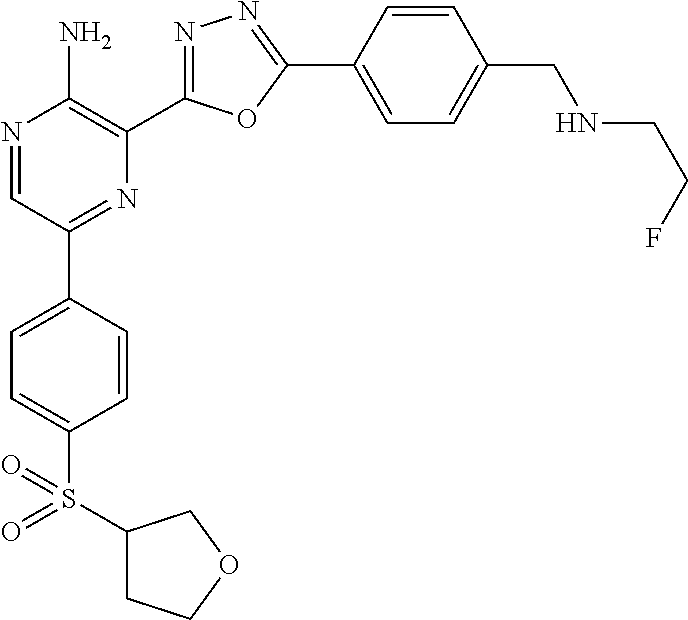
N1=CC(C2=CC=C(S(C3CCOC3)(=O)=O)C=C2)=NC(C2=NN=C(C3=CC=C(CNCCF)C=C3)O2)=C1N
